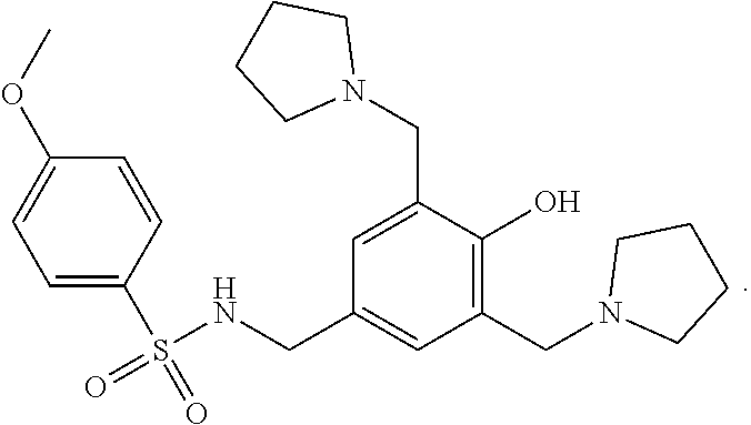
C1=C(S(=O)(=O)NCC2=CC(CN3CCCC3)=C(O)C(CN3CCCC3)=C2)C=CC(OC)=C1
